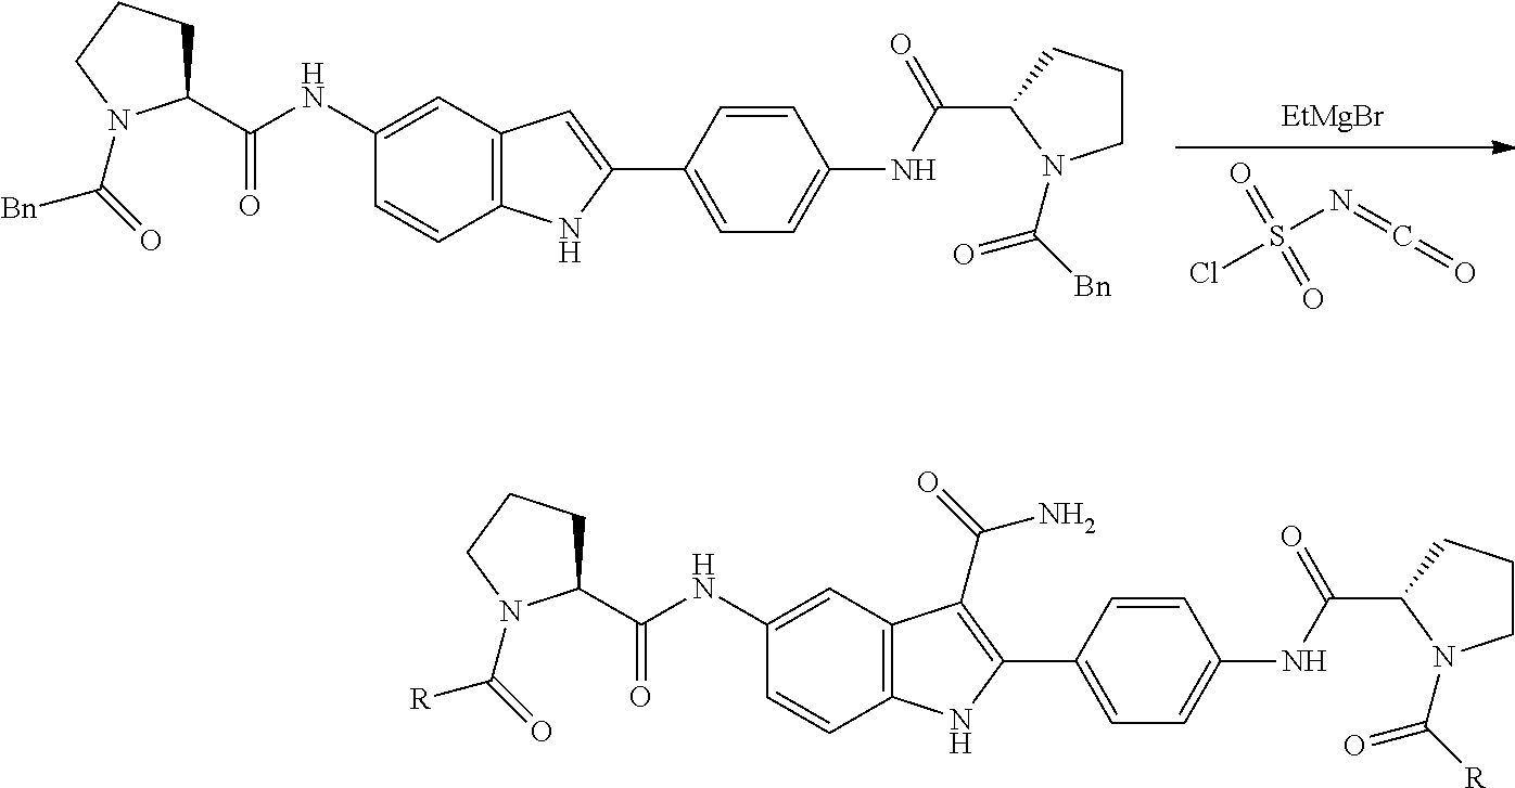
[EtMgBr].ClS(N=C=O)(=O)=O.C1(NC(=O)C2CCCN2C(=O)[Bn])=CC2=C(NC(C3=CC=C(NC(C4N(C([Bn])=O)CCC4)=O)C=C3)=C2)C=C1.C1(NC(=O)C2CCCN2C(=O)[R])=CC2=C(NC(C3=CC=C(NC(C4N(C([R])=O)CCC4)=O)C=C3)=C2C(=O)N)C=C1
